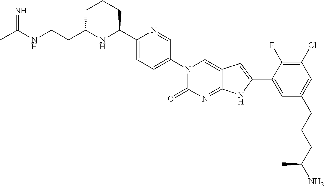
CC(NCCC1NC(C2=CC=C(N3C(=O)N=C4C(=C3)C=C(C3=CC(CCCC(N)C)=CC(Cl)=C3F)N4)C=N2)CCC1)=N
